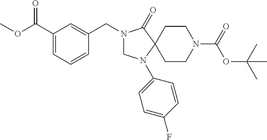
C1(C(OC)=O)=CC=CC(CN2CN(C3=CC=C(F)C=C3)C3(C2=O)CCN(C(OC(C)(C)C)=O)CC3)=C1
